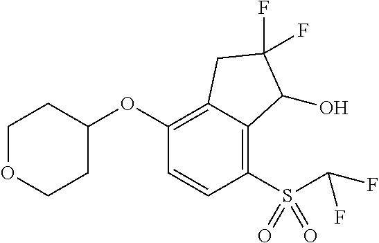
O(C1=C2C(=C(S(C(F)F)(=O)=O)C=C1)C(O)C(F)(F)C2)C1CCOCC1
